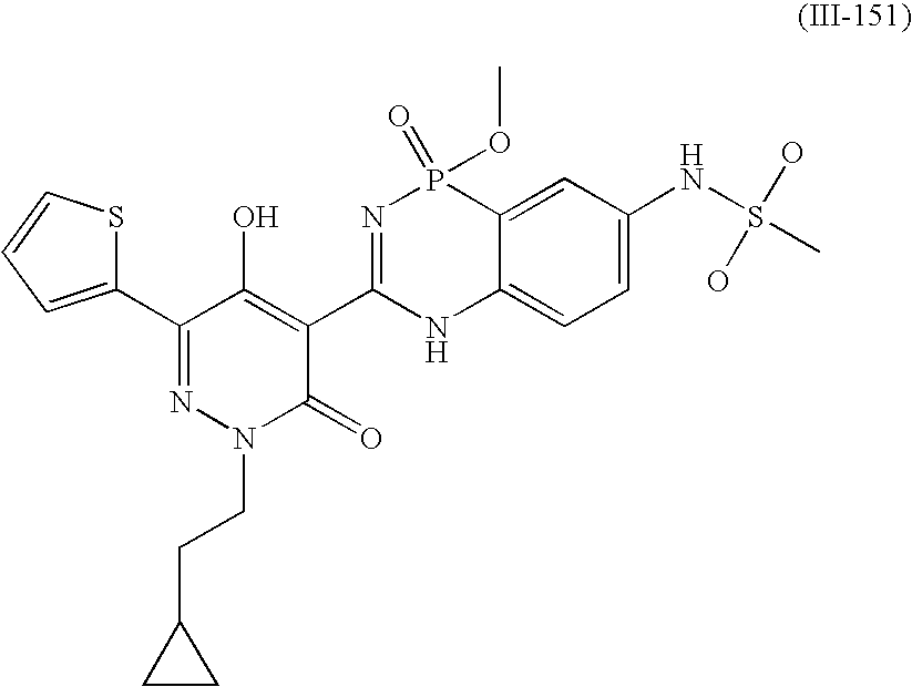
C1(C2=NN(CCC3CC3)C(=O)C(C3=NP(=O)(OC)C4=CC(NS(C)(O)O)=CC=C4N3)=C2O)=CC=CS1
